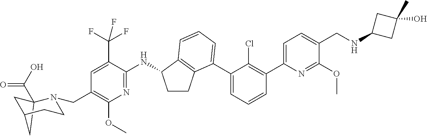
C12(C(O)=O)CC(C1)CCN2CC1=C(OC)N=C(NC2CCC3=C2C=CC=C3C2=CC=CC(C3=CC=C(CNC4CC(O)(C)C4)C(OC)=N3)=C2Cl)C(C(F)(F)F)=C1
